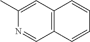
C12=C(C=C(C)N=C1)C=CC=C2
